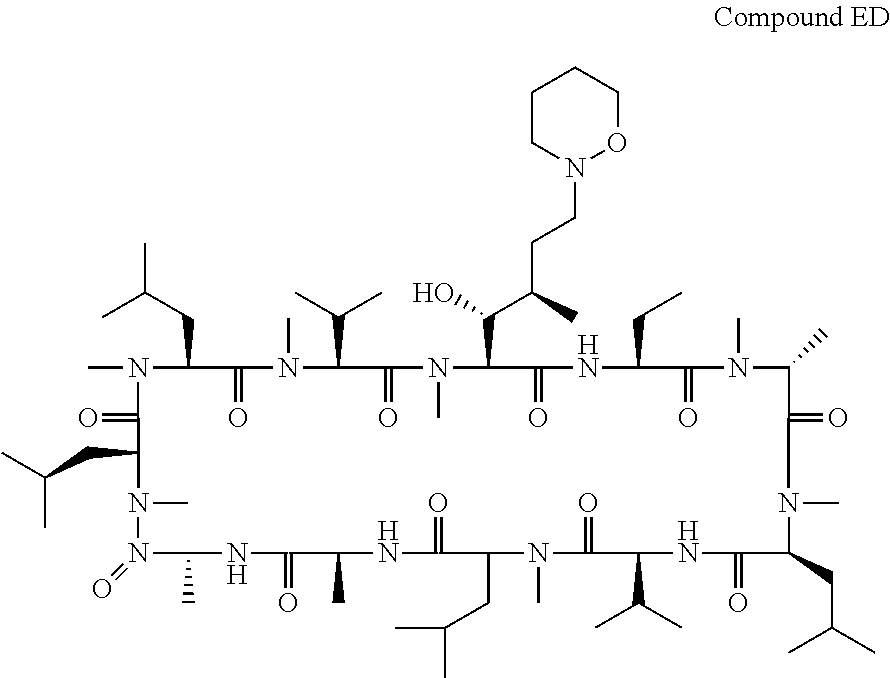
N1(C)C(CC(C)C)C(=O)N(C)C(C(C)C)C(=O)N(C)C(C(C(C)CCN2OCCCC2)O)C(=O)NC(CC)C(=O)N(C)C(C)C(=O)N(C)C(CC(C)C)C(=O)NC(C(C)C)C(=O)N(C)C(CC(C)C)C(=O)NC(C)C(=O)NC(C)N(=O)N(C)C(CC(C)C)C1=O
